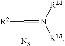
[R2]C(=[N+]([R1B])[R1A])[N3]
